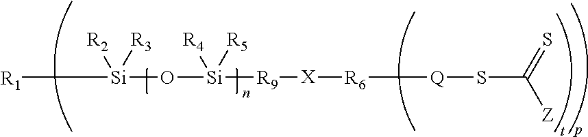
[R1][Si](O[Si]([R9][X][R6][Q]SC(=S)[Z])([R4])[R5])([R2])[R3]
